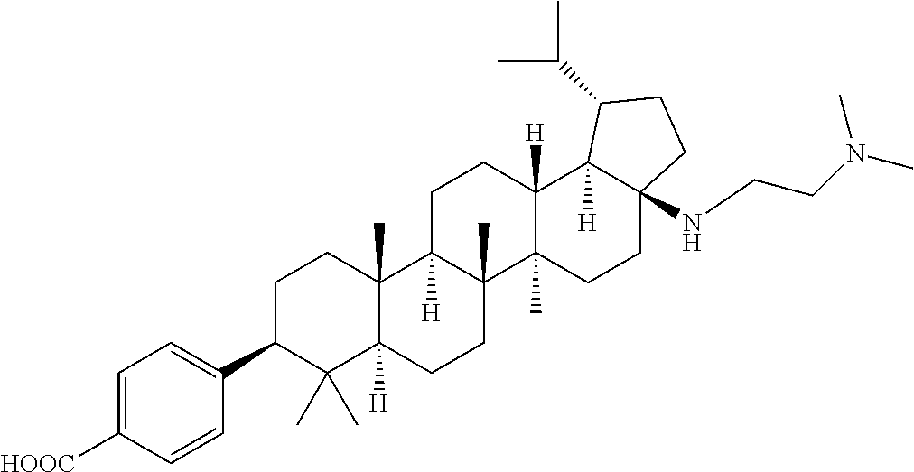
C1=C([HOOC])C=CC(C2C(C)(C)C3([H])C(C)(CC2)C2([H])C(C)(CC3)C3(C)C([H])(CC2)C2([H])C(NCCN(C)C)(CC3)CCC2C(C)C)=C1
